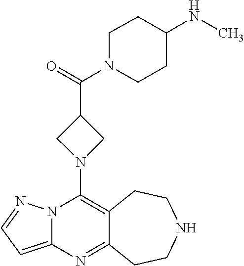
C12=C(N3CC(C(=O)N4CCC(NC)CC4)C3)N3C(=CC=N3)N=C1CCNCC2
